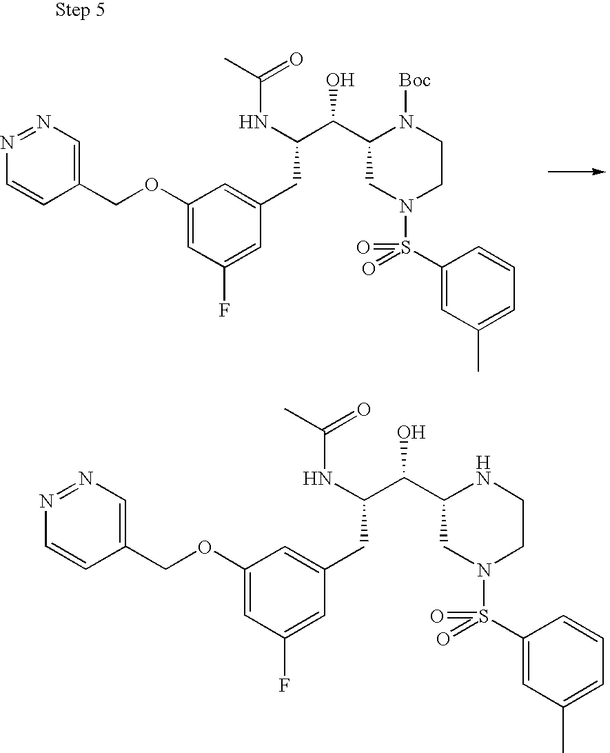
C1=C(CC(C(C2CN(S(C3=CC(C)=CC=C3)(=O)=O)CCN2[Boc])O)NC(C)=O)C=C(F)C=C1OCC1=CN=NC=C1.C1=C(CC(C(C2CN(S(C3=CC(C)=CC=C3)(=O)=O)CCN2)O)NC(C)=O)C=C(F)C=C1OCC1=CN=NC=C1
